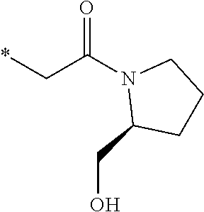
*CC(N1C(CO)CCC1)=O
